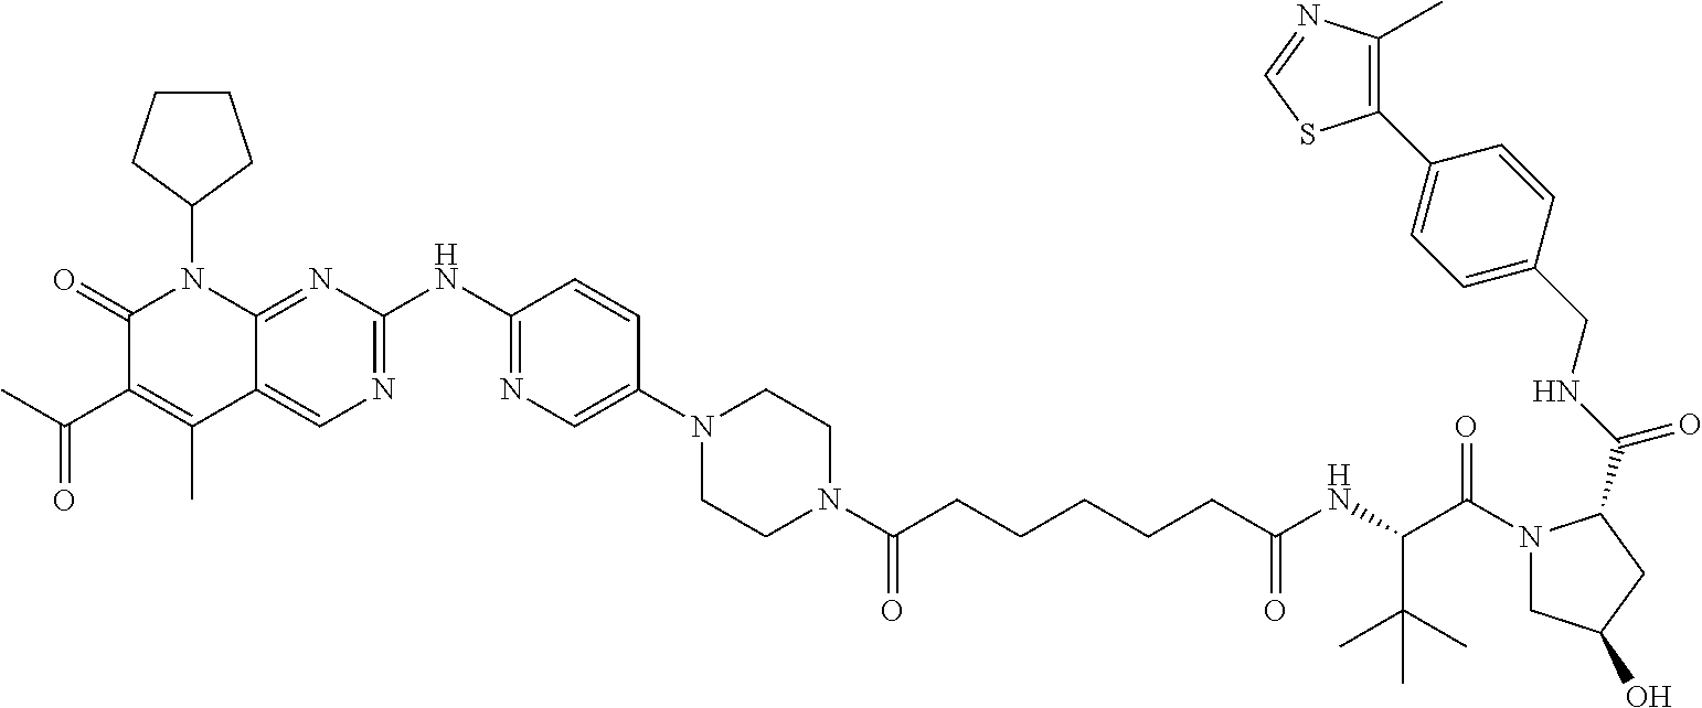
C1(=O)C(C(C)=O)=C(C)C2=CN=C(NC3=NC=C(N4CCN(C(CCCCCC(NC(C(N5CC(O)CC5C(=O)NCC5=CC=C(C6=C(C)N=CS6)C=C5)=O)C(C)(C)C)=O)=O)CC4)C=C3)N=C2N1C1CCCC1
